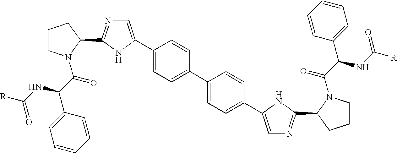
C1(C2=CN=C(C3N(C(=O)C(NC([R])=O)C4=CC=CC=C4)CCC3)N2)=CC=C(C2=CC=C(C3=CN=C(C4CCCN4C(=O)C(NC(=O)[R])C4=CC=CC=C4)N3)C=C2)C=C1
